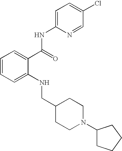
C1=CC=C(NCC2CCN(C3CCCC3)CC2)C(C(NC2=CC=C(Cl)C=N2)=O)=C1
